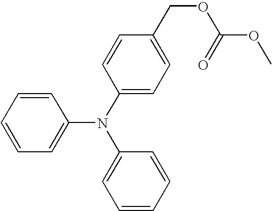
C1=CC=CC=C1N(C1=CC=C(COC(OC)=O)C=C1)C1=CC=CC=C1
